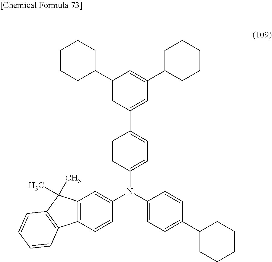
C12=C(C=CC(N(C3=CC=C(C4CCCCC4)C=C3)C3=CC=C(C4=CC(C5CCCCC5)=CC(C5CCCCC5)=C4)C=C3)=C1)C1=C(C2(C)C)C=CC=C1
